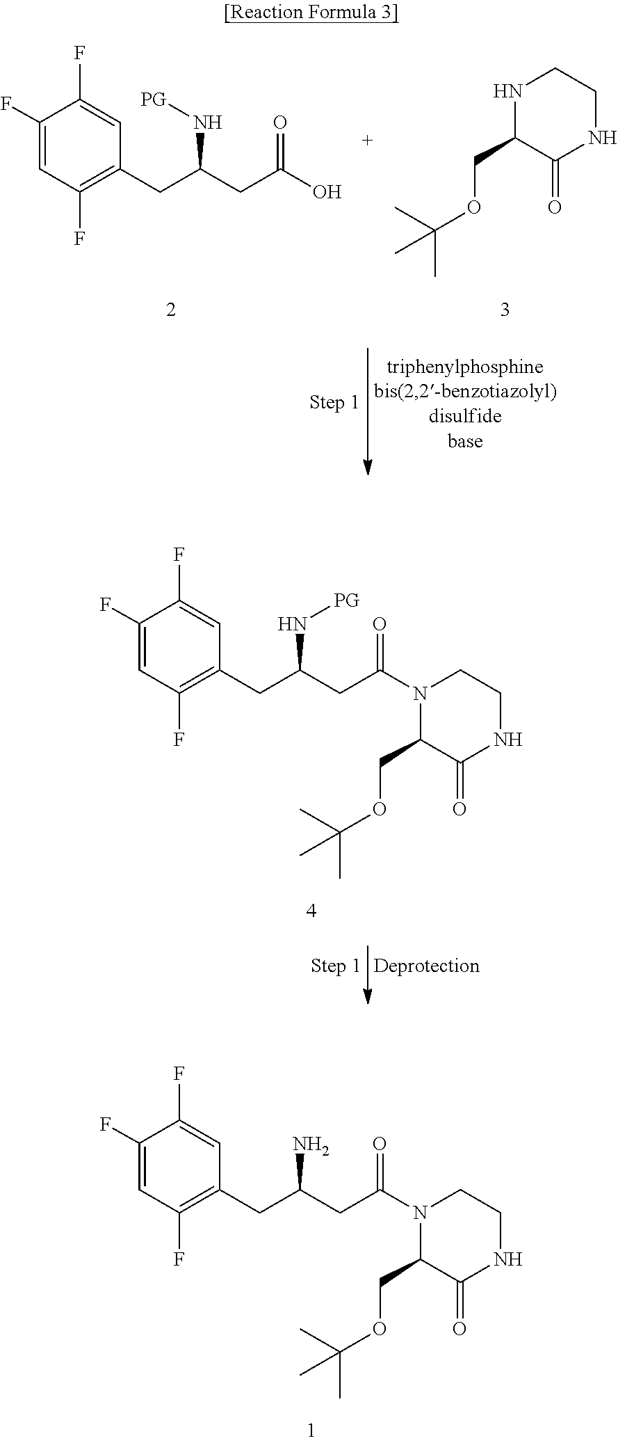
N1C(COC(C)(C)C)C(=O)NCC1.C1(F)=CC(F)=C(CC(CC(O)=O)N[PG])C=C1F.C1(F)=CC(F)=C(CC(CC(=O)N2C(COC(C)(C)C)C(=O)NCC2)N)C=C1F.C1(F)=CC(F)=C(CC(CC(=O)N2C(COC(C)(C)C)C(=O)NCC2)N[PG])C=C1F
